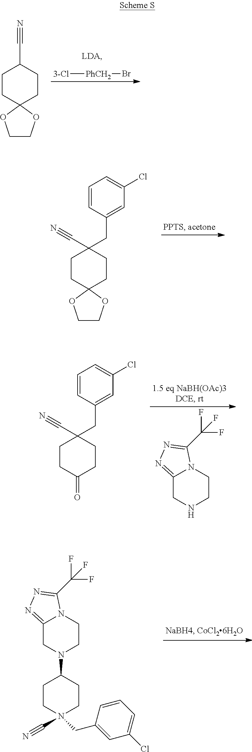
[3-Cl][PhCH2]Br.C1CC2(CCC1C#N)OCCO2.C1CC2(CCC1(C#N)CC1=CC(Cl)=CC=C1)OCCO2.C12=NN=C(C(F)(F)F)N1CCNC2.C1CC(=O)CCC1(C#N)CC1=CC(Cl)=CC=C1.C12=NN=C(C(F)(F)F)N1CCN(C1CCN(CC3=CC(Cl)=CC=C3)(C#N)CC1)C2
